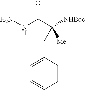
C1=CC(CC([NHBoc])(C(=O)NN)[Me])=CC=C1
